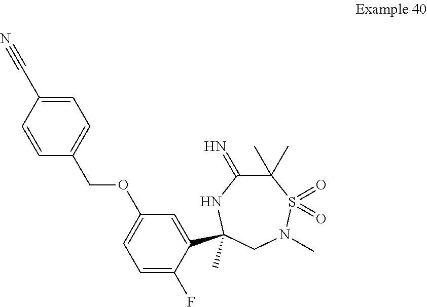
C1=C(F)C(C2(C)NC(=N)C(C)(C)S(=O)(=O)N(C)C2)=CC(OCC2=CC=C(C#N)C=C2)=C1
